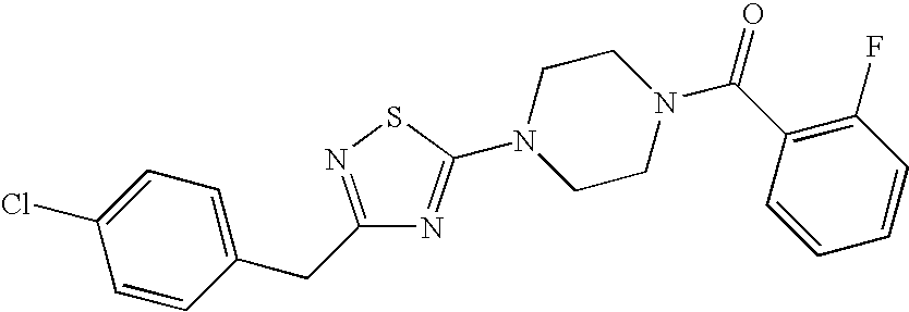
C1=CC(CC2=NSC(N3CCN(C(C4=C(F)C=CC=C4)=O)CC3)=N2)=CC=C1Cl
